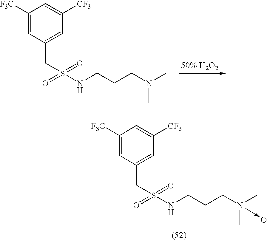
C1([F3C])=CC(CS(=O)(=O)NCCCN(C)(C)->O)=CC([CF3])=C1.C1([F3C])=CC(CS(=O)(=O)NCCCN(C)C)=CC([CF3])=C1
